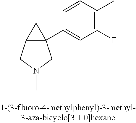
C12C(C3=CC(F)=C(C)C=C3)(C1)CN(C)C2
